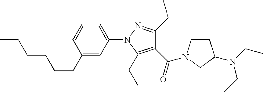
C1(CCCCCC)=CC(N2C(CC)=C(C(=O)N3CCC(N(CC)CC)C3)C(CC)=N2)=CC=C1
